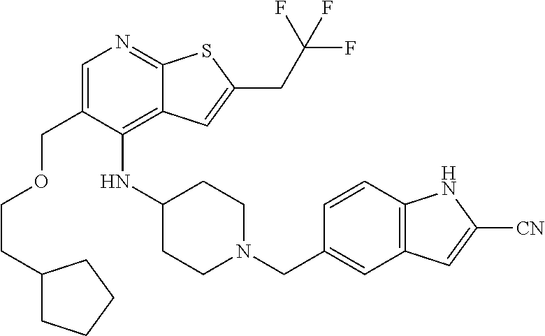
C1C(NC2=C3C(=NC=C2COCCC2CCCC2)SC(CC(F)(F)F)=C3)CCN(CC2=CC3=C(C=C2)NC([CN])=C3)C1
